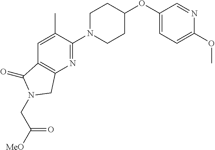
C1(OC2CCN(C3=NC4=C(C=C3C)C(=O)N(CC(=O)[MeO])C4)CC2)=CC=C(OC)N=C1
